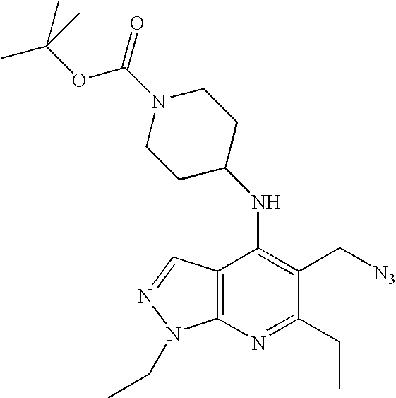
C12=C(N=C(CC)C(C[N3])=C1NC1CCN(C(OC(C)(C)C)=O)CC1)N(CC)N=C2
